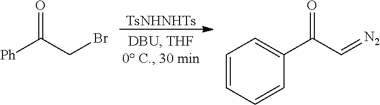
[TsNHNHTs].[Ph]C(CBr)=O.C1(C(C=[N2])=O)=CC=CC=C1
